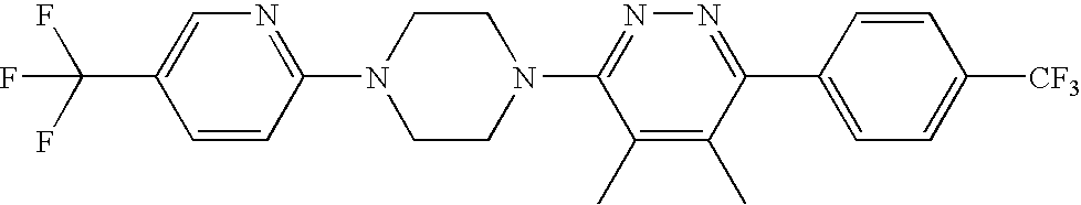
C1=CC(N2CCN(C3=NN=C(C4=CC=C([CF3])C=C4)C(C)=C3C)CC2)=NC=C1C(F)(F)F
